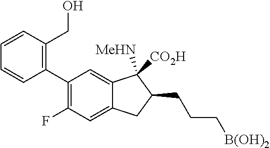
C1(C2=C(CO)C=CC=C2)=C(F)C=C2C(=C1)C([MeHN])([CO2H])C(CCC[B(OH)2])C2
